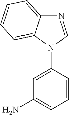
N1=CN(C2=CC(N)=CC=C2)C2=CC=CC=C12
